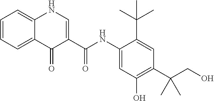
C1=C2C(=CC=C1)C(=O)C(C(=O)NC1=CC(O)=C(C(CO)(C)C)C=C1C(C)(C)C)=CN2
